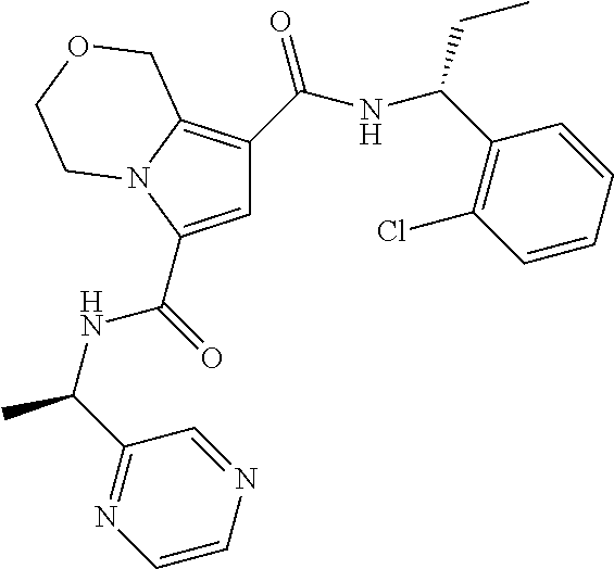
C1=C(C(=O)NC(C2=NC=CN=C2)C)N2C(=C1C(=O)NC(C1=C(Cl)C=CC=C1)CC)COCC2
